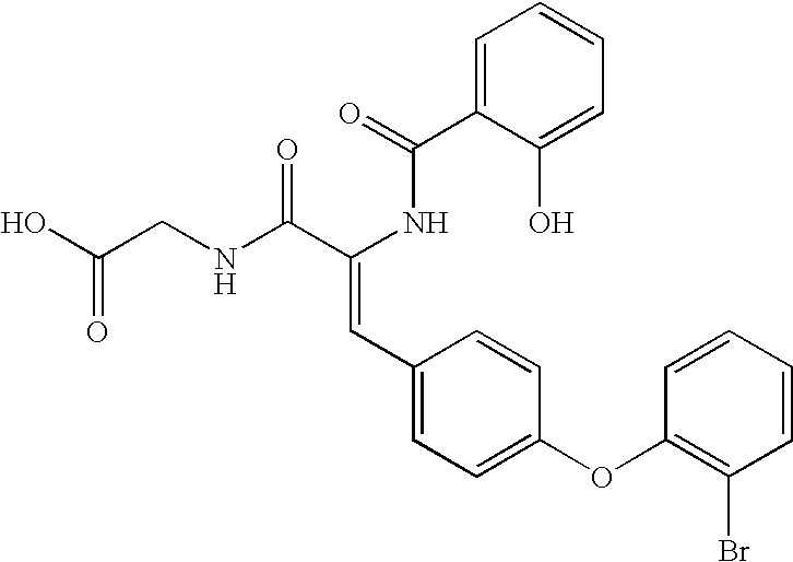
C1=C(C(=O)NC(C(NCC(O)=O)=O)=CC2=CC=C(OC3=C(Br)C=CC=C3)C=C2)C(O)=CC=C1
